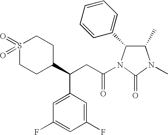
S1(=O)(=O)CCC(C(CC(=O)N2C(C3=CC=CC=C3)C(C)N(C)C2=O)C2=CC(F)=CC(F)=C2)CC1
